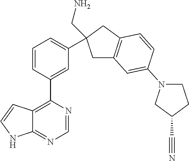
C12=C(C3=CC(C4(CN)CC5=C(C4)C=CC(N4CCC(C#N)C4)=C5)=CC=C3)N=CN=C1NC=C2
